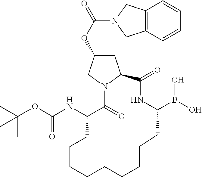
C1C(OC(=O)N2CC3=C(C2)C=CC=C3)CN2C1C(=O)NC(B(O)O)CCCCCCCCCC(NC(=O)OC(C)(C)C)C2=O
